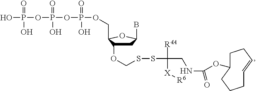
C1C(OCSSC([R4A])([X][R6])CNC(OC2CCC=CCCC2)=O)C(COP(OP(OP(O)(=O)O)(=O)O)(=O)O)OC1B
